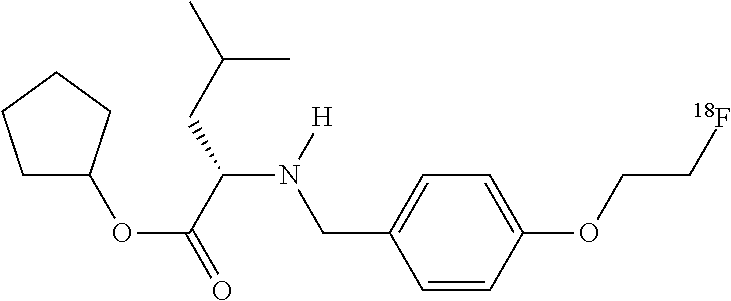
C1C(OC(=O)C(CC(C)C)N([H])CC2=CC=C(OCC[18F])C=C2)CCC1
